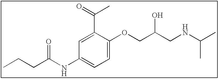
CCCC(NC1=CC=C(OCC(CNC(C)C)O)C(C(=O)C)=C1)=O
